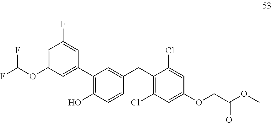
C1(C2=CC(OC(F)F)=CC(F)=C2)=C(O)C=CC(CC2=C(Cl)C=C(OCC(=O)OC)C=C2Cl)=C1
